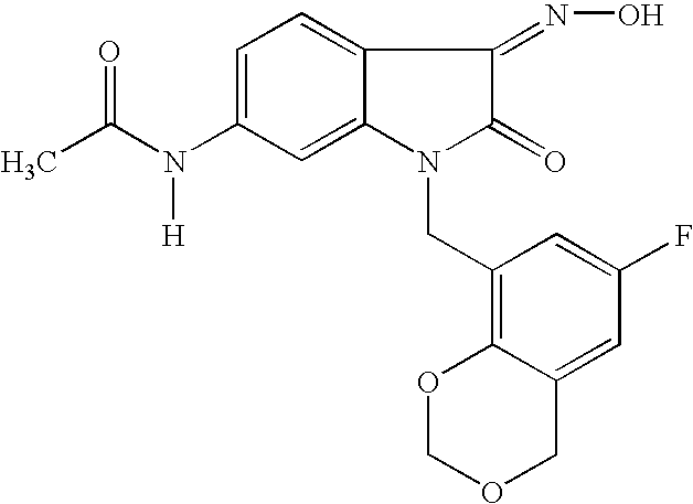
C1=C(N(C(C)=O)[H])C=C2C(=C1)C(=NO)C(=O)N2CC1=C2C(=CC(F)=C1)COCO2
